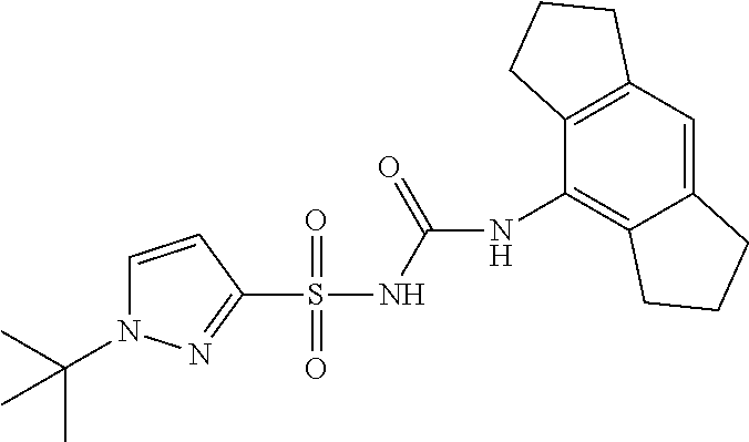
C1=CC(S(NC(=O)NC2=C3C(=CC4=C2CCC4)CCC3)(=O)=O)=NN1C(C)(C)C
